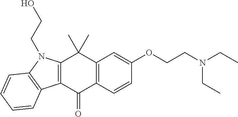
C12=C(C=CC(OCCN(CC)CC)=C1)C(=O)C1=C(C2(C)C)N(CCO)C2=C1C=CC=C2
